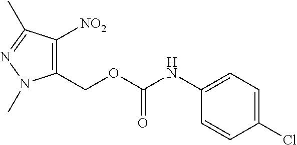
C1(COC(NC2=CC=C(Cl)C=C2)=O)=C([NO2])C(C)=NN1C
